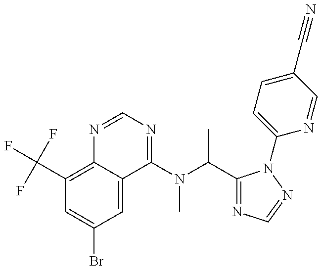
C1(C(F)(F)F)=C2C(=CC(Br)=C1)C(N(C(C)C1=NC=NN1C1=CC=C(C#N)C=N1)C)=NC=N2
